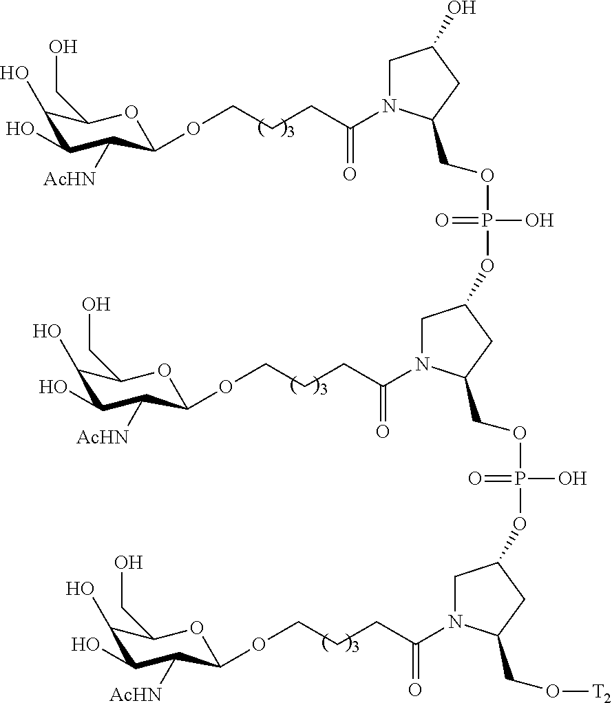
C1(O)C(O)C([AcHN])C(OCCCC(N2CC(OP(OCC3N(C(CCCOC4C([AcHN])C(O)C(O)C(CO)O4)=O)CC(O)C3)(O)=O)CC2COP(O)(=O)OC2CN(C(CCCOC3C([AcHN])C(O)C(O)C(CO)O3)=O)C(CO[T2])C2)=O)OC1CO
